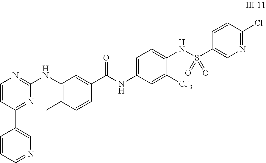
C1=CC(C2=CN=CC=C2)=NC(NC2=C(C)C=CC(C(NC3=CC=C(NS(C4=CN=C(Cl)C=C4)(=O)=O)C([CF3])=C3)=O)=C2)=N1
